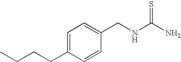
C1(CCCC)=CC=C(CNC(N)=S)C=C1
